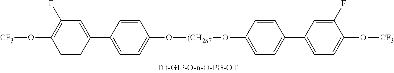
C1=CC(C2=CC=C(O[(CH2n7]OC3=CC=C(C4=CC=C(O[CF3])C(F)=C4)C=C3)C=C2)=CC(F)=C1O[CF3]
